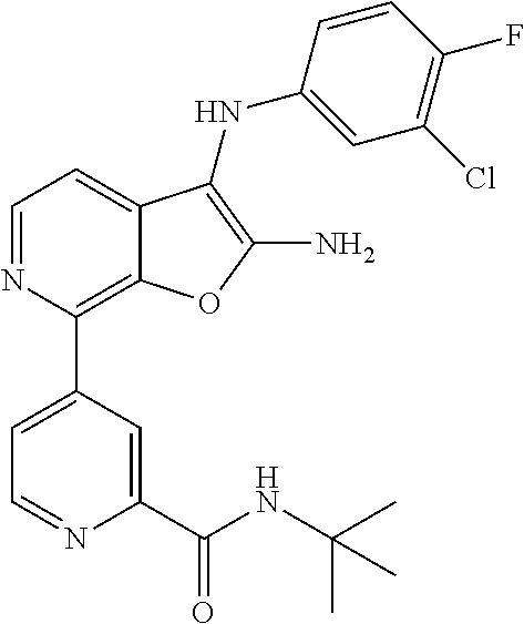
C1(Cl)=C(F)C=CC(NC2=C(N)OC3=C(C4=CC=NC(C(NC(C)(C)C)=O)=C4)N=CC=C32)=C1
